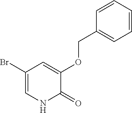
C1(Br)=CNC(=O)C(OCC2=CC=CC=C2)=C1
